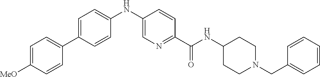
N(C(C1=NC=C(NC2=CC=C(C3=CC=C([OMe])C=C3)C=C2)C=C1)=O)C1CCN(CC2=CC=CC=C2)CC1
